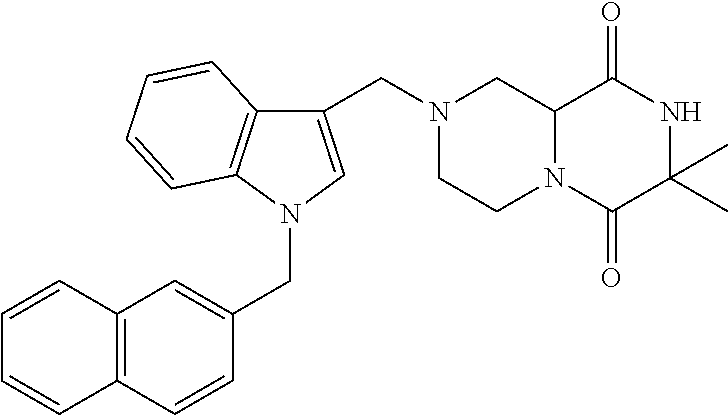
C12N(C(=O)C(C)(C)NC1=O)CCN(CC1=CN(CC3=CC4=C(C=C3)C=CC=C4)C3=C1C=CC=C3)C2
